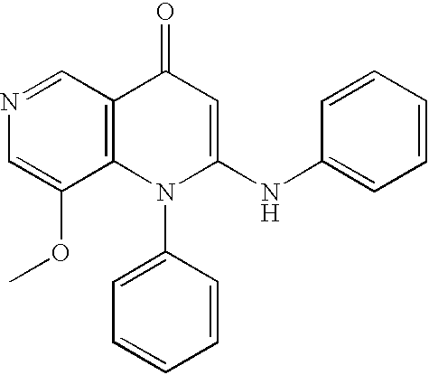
N1=CC2=C(C(OC)=C1)N(C1=CC=CC=C1)C(NC1=CC=CC=C1)=CC2=O
